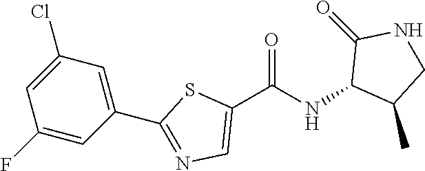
C1(C(NC2C(C)CNC2=O)=O)=CN=C(C2=CC(Cl)=CC(F)=C2)S1
